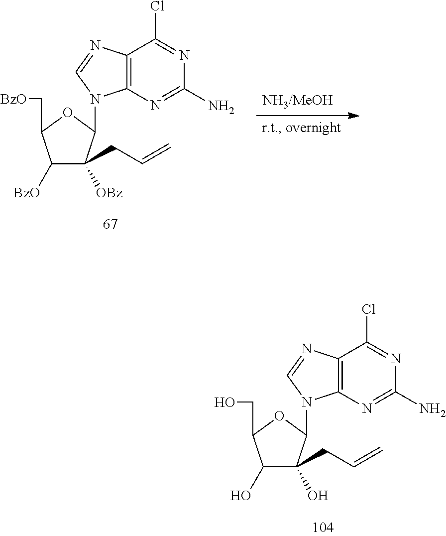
C12=C(N=C(N)N=C1Cl)N(C1C(CC=C)(O)C(O)C(CO)O1)C=N2.C12=C(N=C(N)N=C1Cl)N(C1C(CC=C)([OBz])C([BzO])C(C[BzO])O1)C=N2
